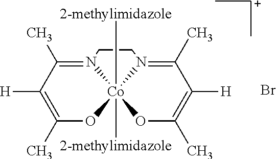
C1(C)=N2[Co]3([2-methylimidazole])([2-methylimidazole])(OC(C)=C1[H])OC(C)=C([H])C(C)=N3CC2.Br
